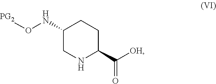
C1(NO[PG2])CNC(C([OH])=O)CC1
